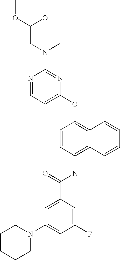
N1=CC=C(OC2=C3C(=C(NC(C4=CC(N5CCCCC5)=CC(F)=C4)=O)C=C2)C=CC=C3)N=C1N(C)CC(OC)OC
